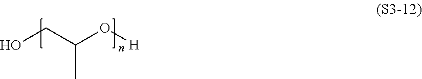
OCC(O[H])C
